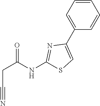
C(C#N)C(=O)NC1=NC(C2=CC=CC=C2)=CS1
